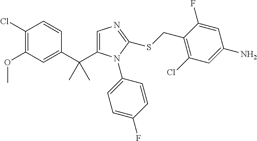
C1(Cl)=C(OC)C=C(C(C)(C)C2=CN=C(SCC3=C(Cl)C=C(N)C=C3F)N2C2=CC=C(F)C=C2)C=C1
